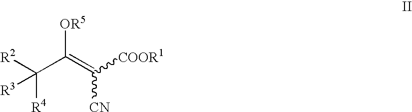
C(C(=C([COOR1])[CN])[OR5])([R4])([R2])[R3]
